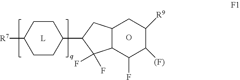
O.[R7]C1CCC(C2CC3C(C(F)C([(F)])C([R9])C3)C2(F)F)CC1.[L]
